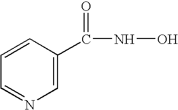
C1=NC=C(C(NO)=O)C=C1
